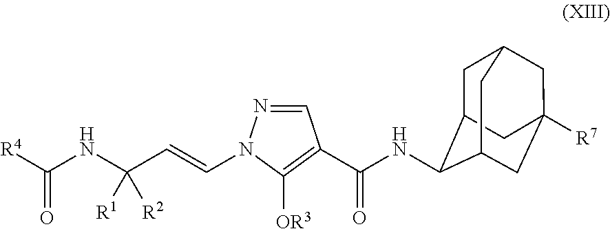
[R4]C(NC(C=CN1N=CC(C(NC2C3CC4CC([R7])(CC2C4)C3)=O)=C1[OR3])([R1])[R2])=O
